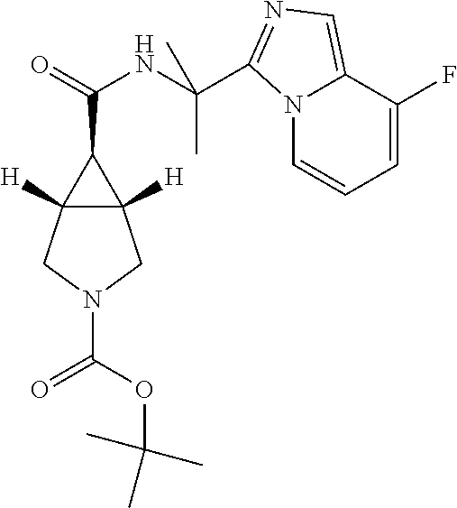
N12C=CC=C(F)C1=CN=C2C(NC(=O)C1C2([H])C1([H])CN(C(OC(C)(C)C)=O)C2)(C)C
